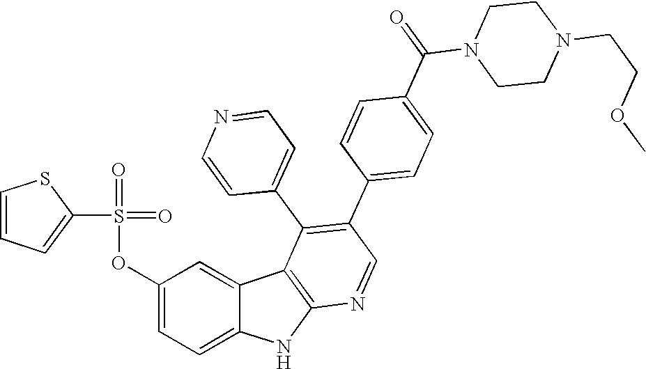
O(C1=CC=C2C(=C1)C1=C(N2)N=CC(C2=CC=C(C(N3CCN(CCOC)CC3)=O)C=C2)=C1C1=CC=NC=C1)S(=O)(=O)C1=CC=CS1
